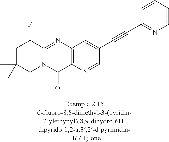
N12C(=NC3=C(C1=O)N=CC(C#CC1=NC=CC=C1)=C3)C(F)CC(C)(C)C2
